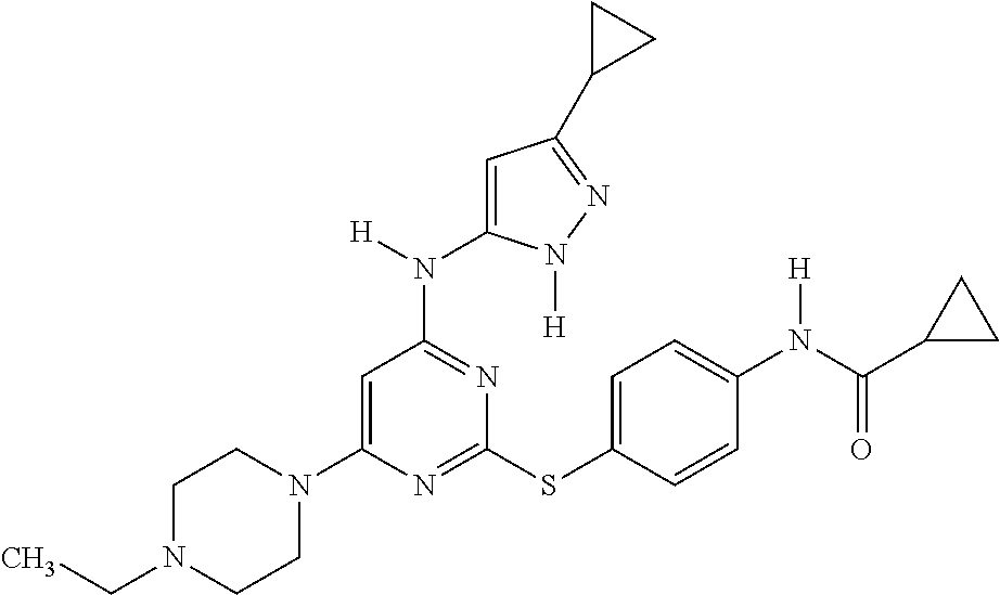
N1=C(SC2=CC=C(N(C(C3CC3)=O)[H])C=C2)N=C(N(C2=CC(C3CC3)=NN2[H])[H])C=C1N1CCN(CC)CC1
